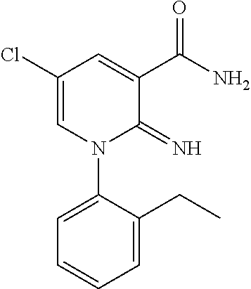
C1(Cl)=CN(C2=CC=CC=C2CC)C(=N)C(C(N)=O)=C1
